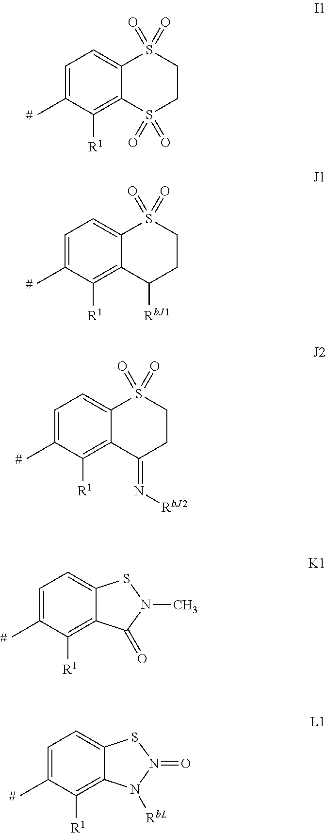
C1=C(C)C([R1])=C2C(=C1)S(=O)(=O)CCS2(=O)=O.C1=C(C)C([R1])=C2C(=C1)S(=O)(=O)CCC2[RbJ1].C1=C(C)C([R1])=C2C(=C1)S(=O)(=O)CCC2=N[RbJ2].C1=C(C)C([R1])=C2C(=C1)SN(C)C2=O.C1=C(C)C([R1])=C2C(=C1)SN(=O)N2[RbL]
